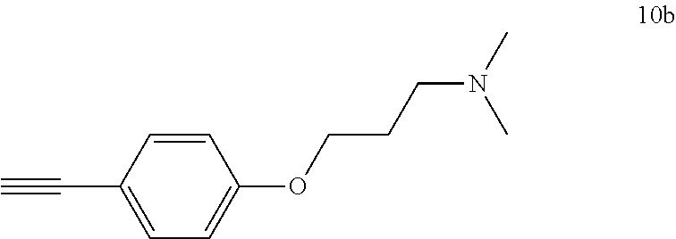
C1=CC(C#C)=CC=C1OCCCN(C)C
